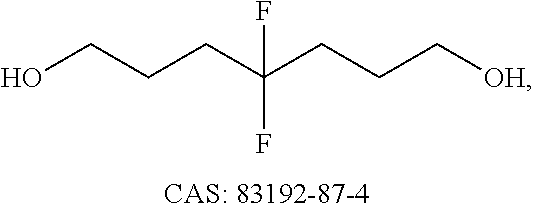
OCCCC(CCC[OH])(F)F
